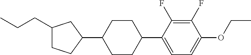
C1(CCC)CCC(C2CCC(C3=CC=C(OCC)C(F)=C3F)CC2)C1
